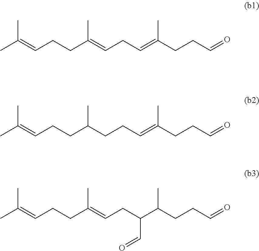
CC(=CCCC(=CCC=C(CCC=O)C)C)C.CC(=CCCC(CCC=C(CCC=O)C)C)C.CC(=CCCC(=CCC(C(CCC=O)C)C=O)C)C
